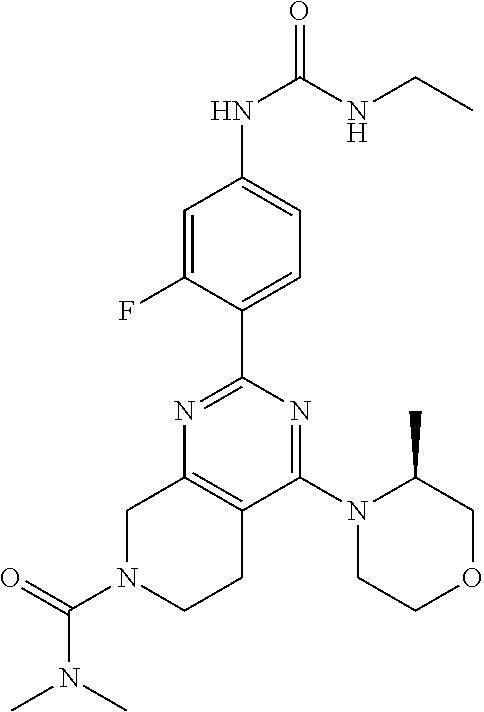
C1(C2=NC3=C(C(N4CCOCC4C)=N2)CCN(C(=O)N(C)C)C3)=CC=C(NC(=O)NCC)C=C1F
